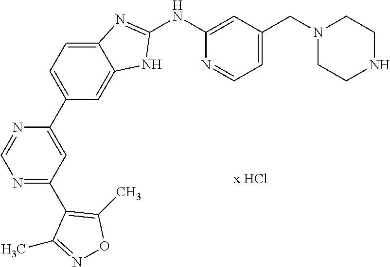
C1(NC2=CC(CN3CCNCC3)=CC=N2)=NC2=CC=C(C3=CC(C4=C(C)ON=C4C)=NC=N3)C=C2N1
